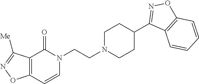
N1(CCN2CCC(C3=NOC4=C3C=CC=C4)CC2)C(=O)C2=C(C=C1)ON=C2[Me]
